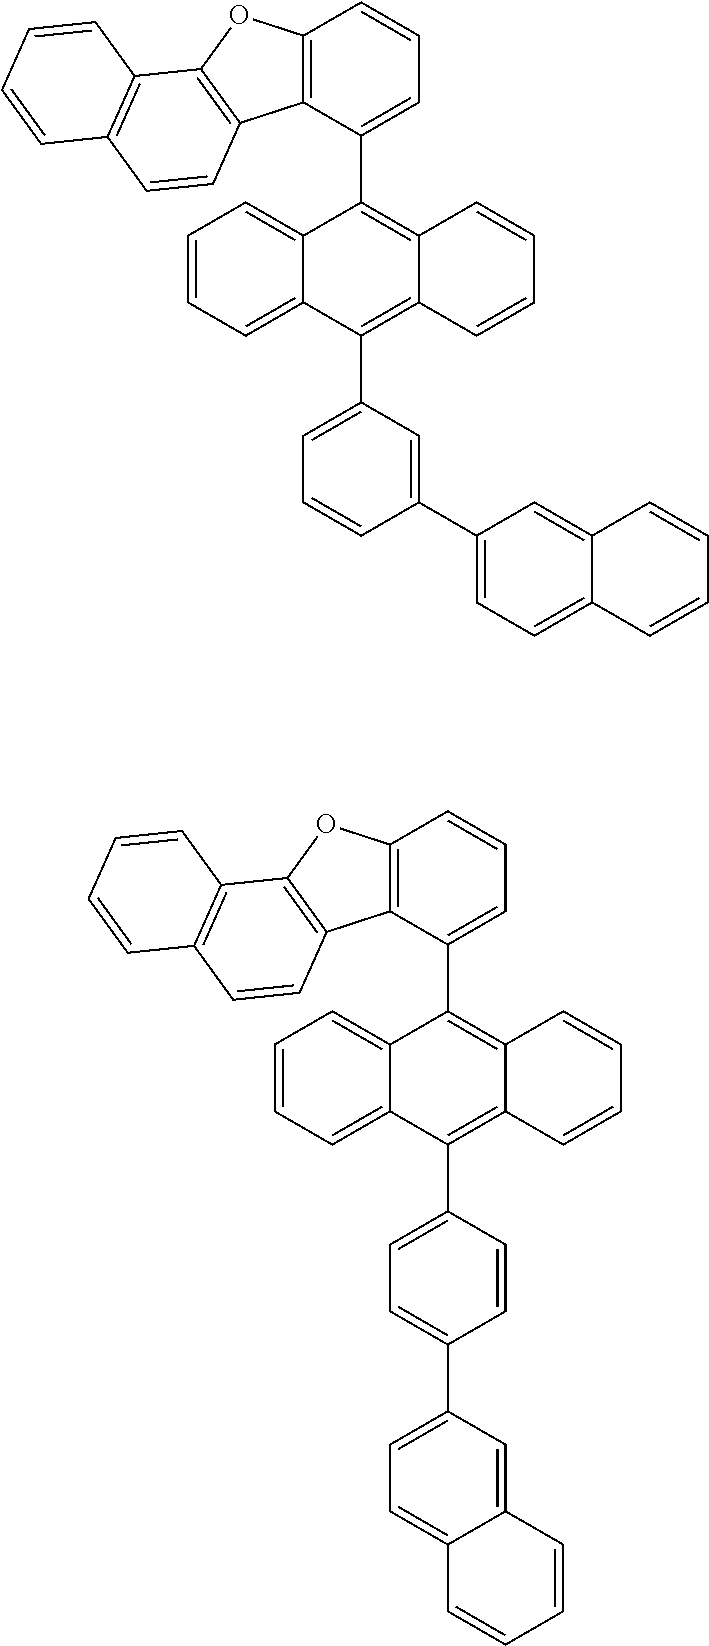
C1=CC=C2C(=C1)C(C1=CC=CC3=C1C1=C(O3)C3=C(C=C1)C=CC=C3)=C1C(=C2C2=CC=CC(C3=CC=C4C(=C3)C=CC=C4)=C2)C=CC=C1.C1=CC=C2C(=C1)C(C1=CC=CC3=C1C1=C(O3)C3=C(C=C1)C=CC=C3)=C1C(=C2C2=CC=C(C3=CC=C4C(=C3)C=CC=C4)C=C2)C=CC=C1
